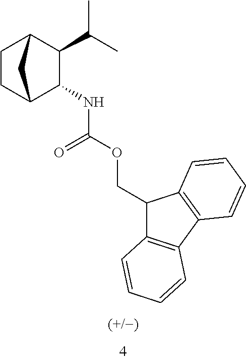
C1(C(C)C)C2CCC(C1NC(OCC1C3=C(C4=C1C=CC=C4)C=CC=C3)=O)C2
